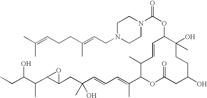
CCC(C(C1C(CC(C=CC=C(C2OC(=O)CC(O)CCC(O)(C)C(OC(N3CCN(CC=C(CCC=C(C)C)C)CC3)=O)C=CC2C)C)(O)C)O1)C)O
